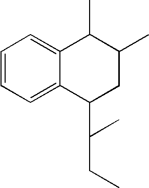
C1=CC=C2C(=C1)C(C)C(C)CC2C(C)CC
